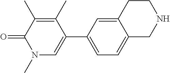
C1=C(C2=CN(C)C(=O)C(C)=C2C)C=C2C(=C1)CNCC2
